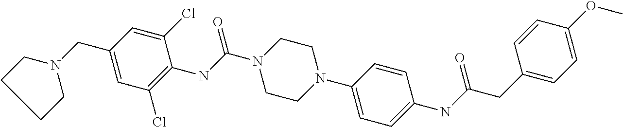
C(N1CCN(C2=CC=C(NC(CC3=CC=C(OC)C=C3)=O)C=C2)CC1)(NC1=C(Cl)C=C(CN2CCCC2)C=C1Cl)=O
